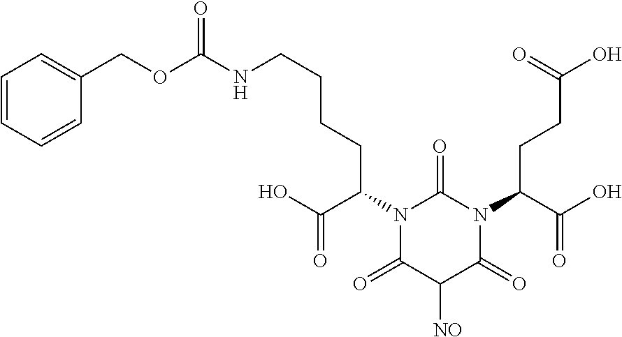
N1(C(C(=O)O)CCCCNC(=O)OCC2=CC=CC=C2)C(=O)C([NO])C(=O)N(C(CCC(=O)O)C(=O)O)C1=O
